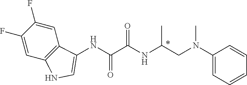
C(NC(C(NC1=CNC2=C1C=C(F)C(F)=C2)=O)=O)(C)CN(C1=CC=CC=C1)C
